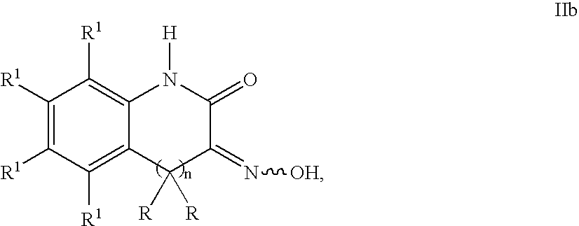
C1([R1])=C([R1])C([R1])=C2C(=C1[R1])N([H])C(=O)C(=N[OH])C2([R])[R]
